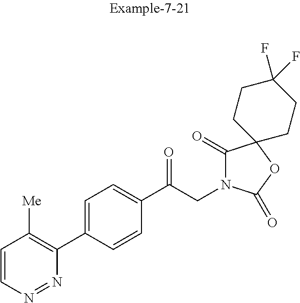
C1=CN=NC(C2=CC=C(C(CN3C(=O)C4(OC3=O)CCC(F)(F)CC4)=O)C=C2)=C1[Me]
